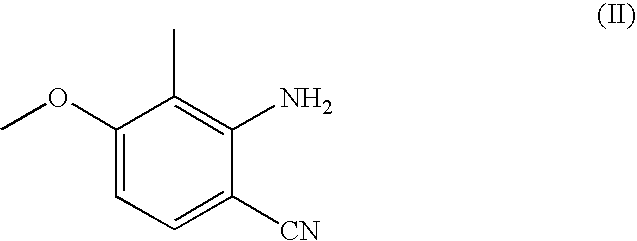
C1(OC)=CC=C([CN])C(N)=C1C
